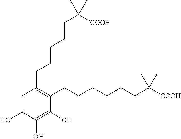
C1=C(O)C(O)=C(O)C(CCCCCCC([COOH])(C)C)=C1CCCCCC([COOH])(C)C
